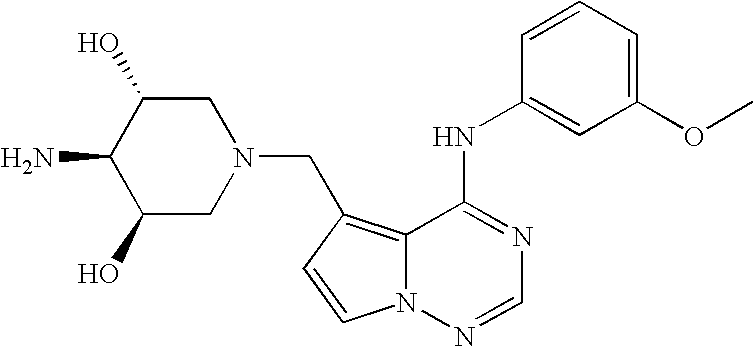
C1(O)CN(CC2=C3C(NC4=CC(OC)=CC=C4)=NC=NN3C=C2)CC(O)C1N
